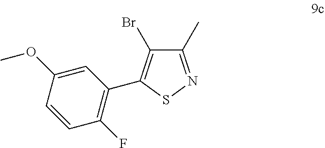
C1(C)=NSC(C2=C(F)C=CC(OC)=C2)=C1Br
